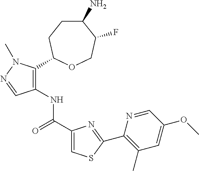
C1(N)CCC(C2=C(NC(C3=CSC(C4=C(C)C=C(OC)C=N4)=N3)=O)C=NN2C)OCC1F
